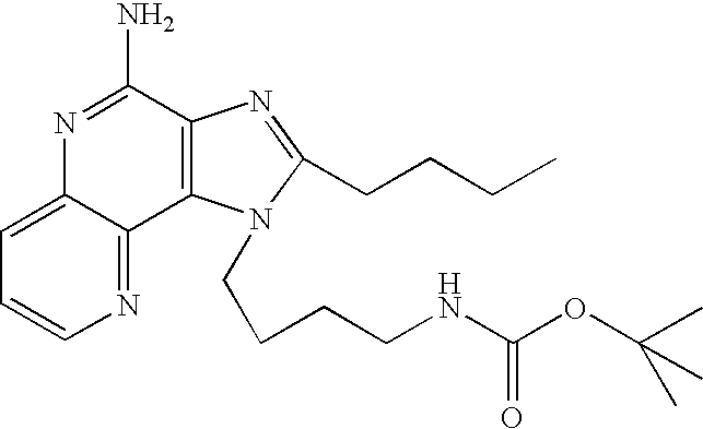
C12=CC=CN=C1C1=C(C(N)=N2)N=C(CCCC)N1CCCCNC(OC(C)(C)C)=O
